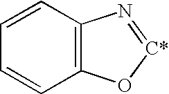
C1=CC2=C(C=C1)O[C*]=N2
